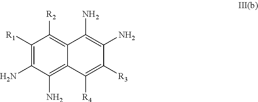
C1([R1])=C(N)C(N)=C2C(=C1[R2])C(N)=C(N)C([R3])=C2[R4]
